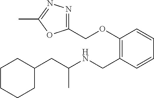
C1=CC=CC(CNC(CC2CCCCC2)C)=C1OCC1=NN=C(C)O1
